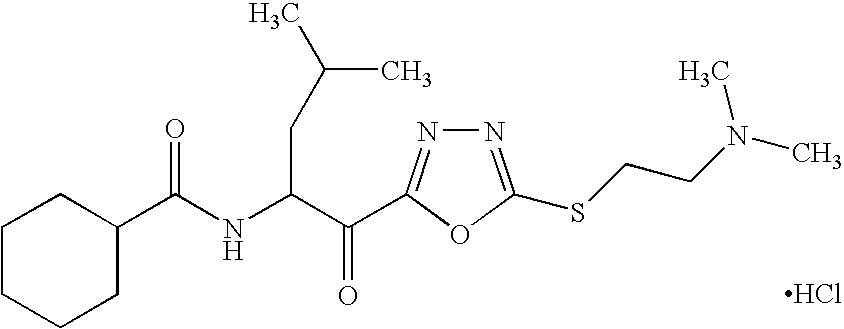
C(NC(C(=O)C1=NN=C(SCCN(C)C)O1)CC(C)C)(=O)C1CCCCC1.Cl
